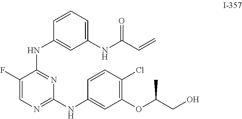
C1(NC(C=C)=O)=CC=CC(NC2=NC(NC3=CC(OC(CO)C)=C(Cl)C=C3)=NC=C2F)=C1
